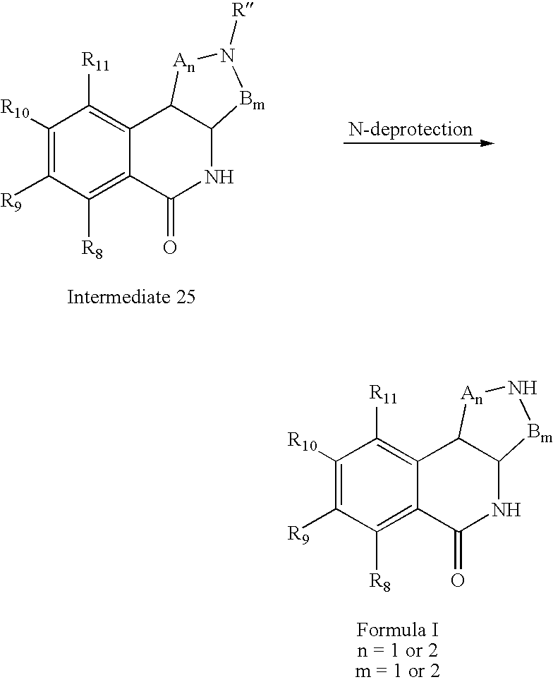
C1([R10])=C([R9])C([R8])=C2C(=C1[R11])C1C(NC2=O)[Bm]N([R])[An]1.C1([R10])=C([R9])C([R8])=C2C(=C1[R11])C1C(NC2=O)[Bm]N[An]1
